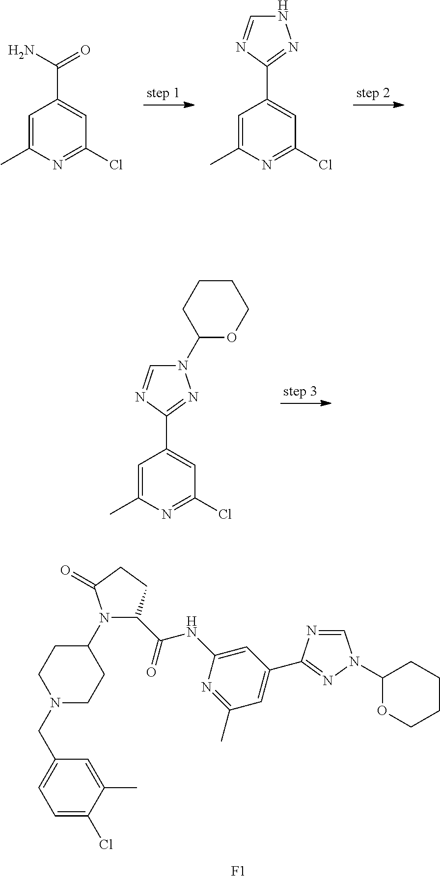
C1=C(C)N=C(Cl)C=C1C(N)=O.C1=C(C)N=C(Cl)C=C1C1=NNC=N1.C1=C(C)N=C(Cl)C=C1C1=NN(C2OCCCC2)C=N1.C1(N2C(C(NC3=CC(C4=NN(C5OCCCC5)C=N4)=CC(C)=N3)=O)CCC2=O)CCN(CC2=CC=C(Cl)C(C)=C2)CC1.[F1]
